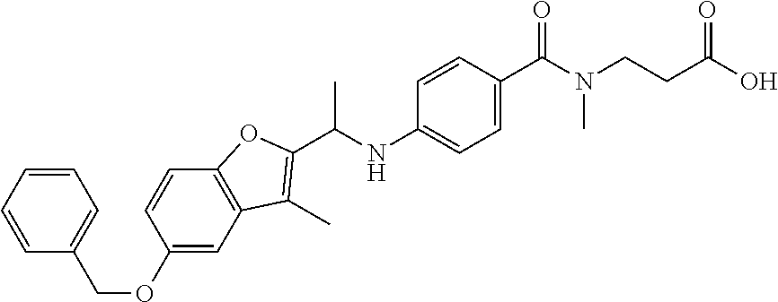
C1=CC=CC(COC2=CC3=C(C=C2)OC(C(NC2=CC=C(C(N(CCC(O)=O)C)=O)C=C2)C)=C3C)=C1
